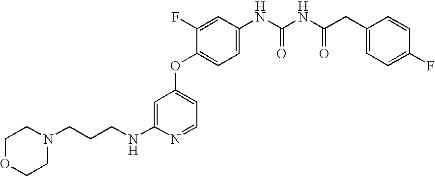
C1OCCN(CCCNC2=CC(OC3=CC=C(NC(NC(CC4=CC=C(F)C=C4)=O)=O)C=C3F)=CC=N2)C1
